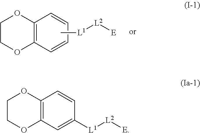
O1C2=C(OCC1)C=CC([L1][L2][E])=C2.C[L1][L2][E].O1C2=C(OCC1)C=CC=C2
